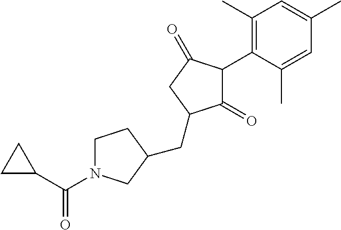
C1(=O)C(C2=C(C)C=C(C)C=C2C)C(=O)CC1CC1CN(C(=O)C2CC2)CC1
